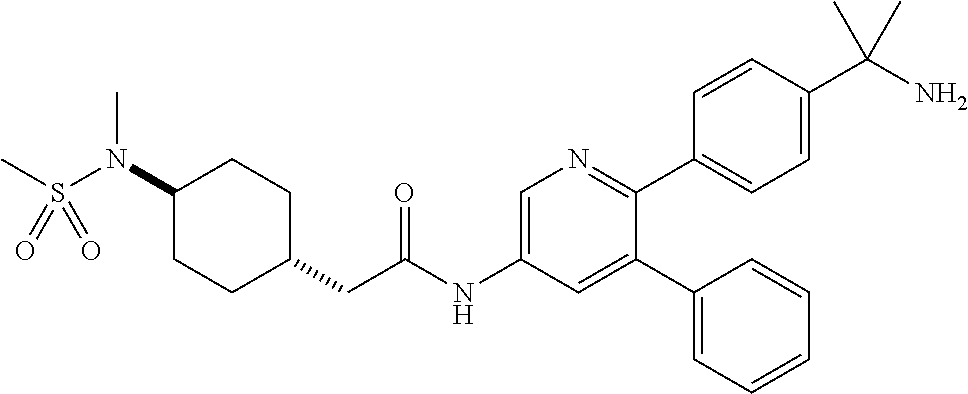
C1(N(S(=O)(C)=O)C)CCC(CC(NC2=CN=C(C3=CC=C(C(N)(C)C)C=C3)C(C3=CC=CC=C3)=C2)=O)CC1
